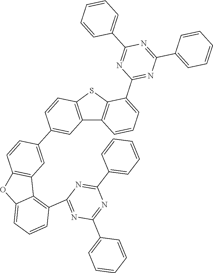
C1(C2=CC3=C(C=C2)OC2=CC=CC(C4=NC(C5=CC=CC=C5)=NC(C5=CC=CC=C5)=N4)=C32)=CC2=C(C=C1)SC1=C2C=CC=C1C1=NC(C2=CC=CC=C2)=NC(C2=CC=CC=C2)=N1
